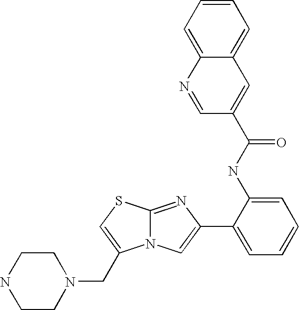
N12C(=NC(C3=CC=CC=C3NC(C3=CC4=CC=CC=C4N=C3)=O)=C1)SC=C2CN1CCNCC1
